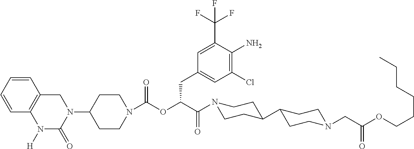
C1(N2C(=O)N([H])C3=C(C=CC=C3)C2)CCN(C(OC(C(=O)N2CCC(C3CCN(CC(OCCCCCC)=O)CC3)CC2)CC2=CC(Cl)=C(N)C(C(F)(F)F)=C2)=O)CC1
